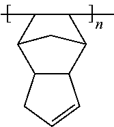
CC1C(C)C2C3C(C1C2)CC=C3
